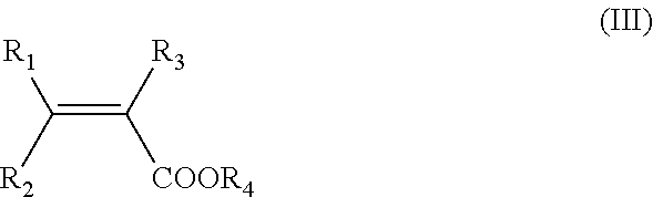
C(=C([R3])[COOR4])([R1])[R2]
